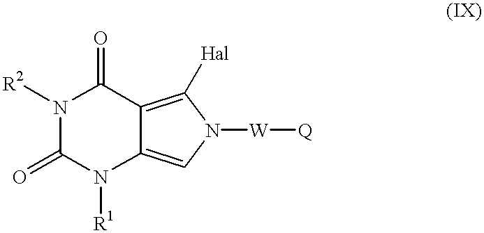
N1([R2])C(=O)N([R1])C2=CN([W][Q])C([Hal])=C2C1=O
